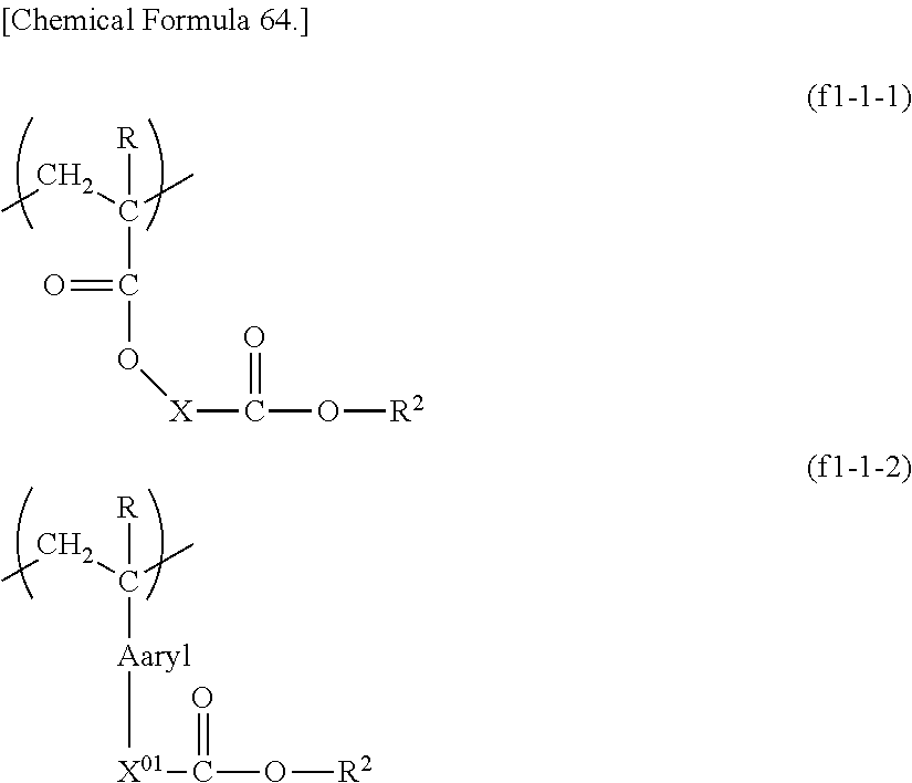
CCC(C)([R])C(=O)O[X]C(O[R2])=O.CCC(C)([R])[Aaryl][X01]C(O[R2])=O
